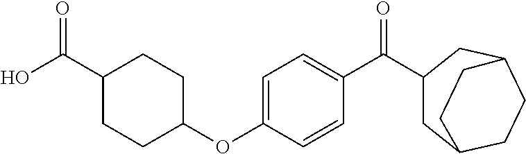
O=C(C1CCC(OC2=CC=C(C(C3CC4CCC(C3)CC4)=O)C=C2)CC1)O
